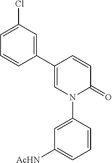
C1(C2=CC(Cl)=CC=C2)=CN(C2=CC([AcHN])=CC=C2)C(=O)C=C1
